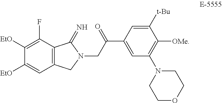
C12=C(C(F)=C([EtO])C([EtO])=C1)C(=N)N(CC(C1=CC(N3CCOCC3)=C([OMe])C([t-Bu])=C1)=O)C2
